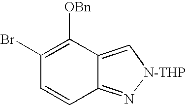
C12=N[N-THP]C=C1C([OBn])=C(Br)C=C2
